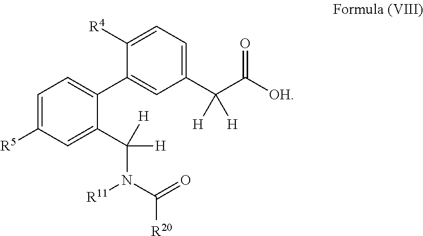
C1(C(C([OH])=O)([H])[H])=CC=C([R4])C(C2=CC=C([R5])C=C2C(N(C(=O)[R20])[R11])([H])[H])=C1
